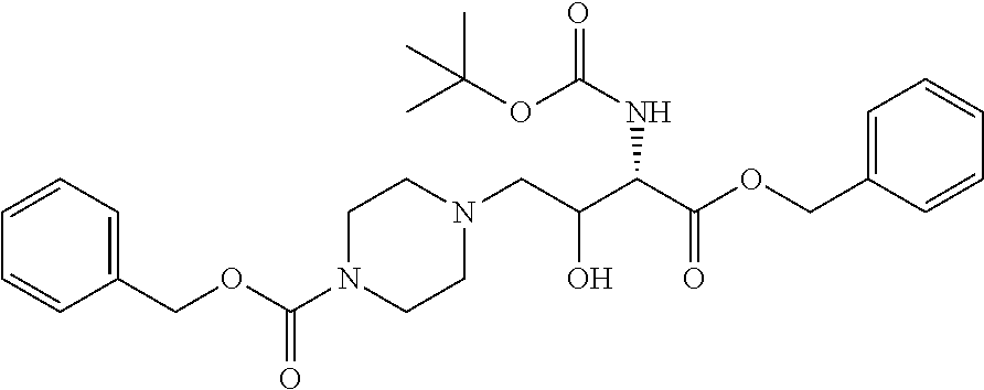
C1=CC=C(COC(N2CCN(CC(C(C(OCC3=CC=CC=C3)=O)NC(=O)OC(C)(C)C)O)CC2)=O)C=C1
